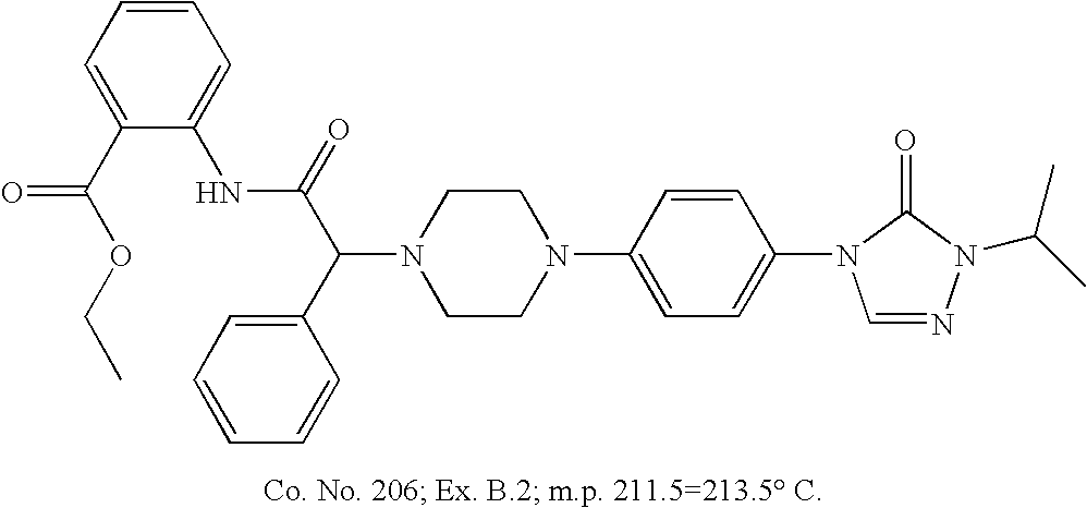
N1(C(C(=O)NC2=CC=CC=C2C(OCC)=O)C2=CC=CC=C2)CCN(C2=CC=C(N3C=NN(C(C)C)C3=O)C=C2)CC1
